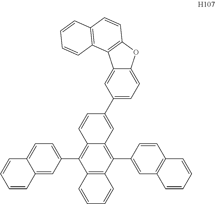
C12=C(C(C3=CC4=C(C=C3)C=CC=C4)=C3C(=C1C1=CC=C4C(=C1)C=CC=C4)C=CC(C1=CC=C4C(=C1)C1=C(O4)C=CC4=C1C=CC=C4)=C3)C=CC=C2
